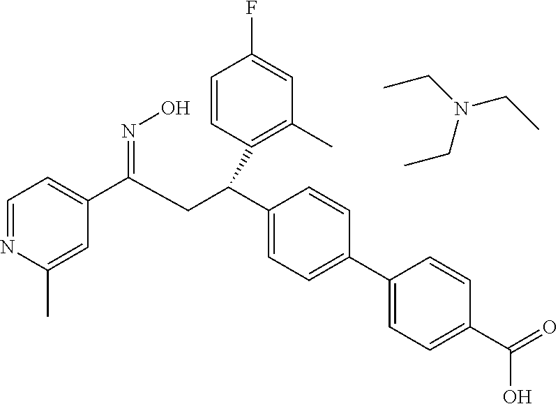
C1=C(C)N=CC=C1C(CC(C1=CC=C(C2=CC=C(C(=O)O)C=C2)C=C1)C1=C(C)C=C(F)C=C1)=NO.CCN(CC)CC
